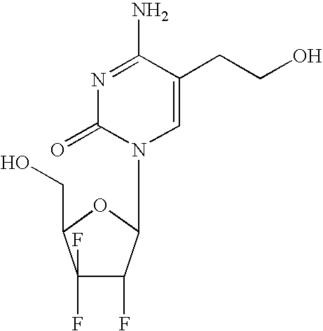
N1=C(N)C(CCO)=CN(C2C(F)C(F)(F)C(CO)O2)C1=O
